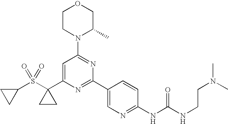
C1(C2(S(C3CC3)(=O)=O)CC2)=CC(N2C(C)COCC2)=NC(C2=CN=C(NC(=O)NCCN(C)C)C=C2)=N1
